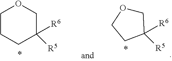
C1CCC([R6])([R5])CO1.C1OCCC1([R6])[R5]
